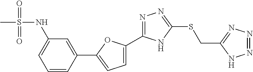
C1=C(C2=NN=C(SCC3=NN=NN3)N2)OC(C2=CC(NS(C)(=O)=O)=CC=C2)=C1
